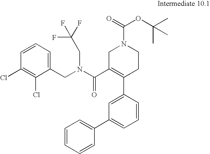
C1=CC(C2=C(C(=O)N(CC(F)(F)F)CC3=CC=CC(Cl)=C3Cl)CN(C(=O)OC(C)(C)C)CC2)=CC(C2=CC=CC=C2)=C1
